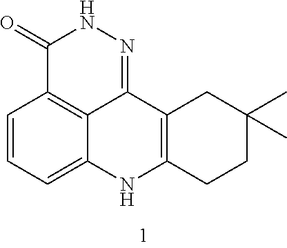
C1(=O)C2=C3C(=NN1)C1=C(NC3=CC=C2)CCC(C)(C)C1
